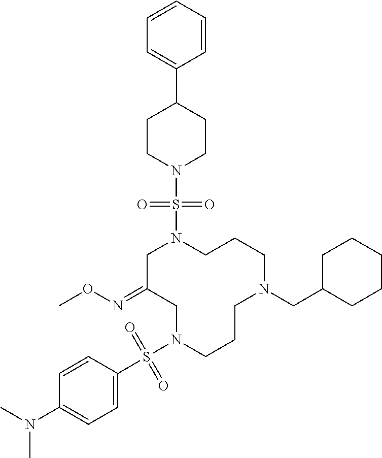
C1C(=NOC)CN(S(C2=CC=C(N(C)C)C=C2)(=O)=O)CCCN(CC2CCCCC2)CCCN1S(N1CCC(C2=CC=CC=C2)CC1)(=O)=O
